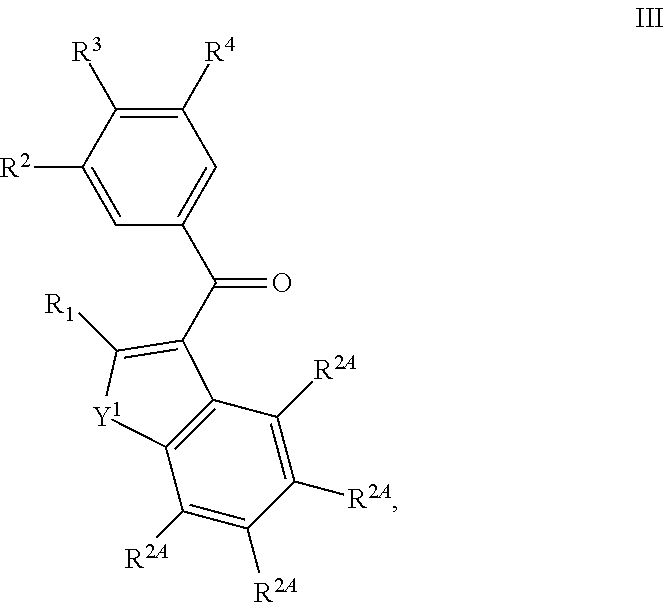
C(=O)(C1=C([R1])[Y1]C2=C1C([R2A])=C([R2A])C([R2A])=C2[R2A])C1=CC([R4])=C([R3])C([R2])=C1
